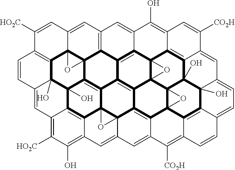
C1([HO2C])=CC2=CC3=C4C56C2(C2=C1C=CC1=CC7=C([HO2C])C(O)=C8C9=C7C(O)(C21O)C5=C1C2=C5C7%10C%11(C(=C42)C(=C3)C(O)=C2C%11=C3C(=CC4=CC=C%11C%12=C%13C%14(C7(C3(O)C4%12O)O%14)C3=C5C4(C19O4)C(=C8)C=C3C([CO2H])=C%13C=C%11)C([CO2H])=C2)O%10)O6
